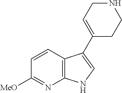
C12=C(C=CC([MeO])=N1)C(C1=CCNCC1)=CN2
